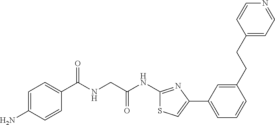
C1=C(N)C=CC(C(NCC(NC2=NC(C3=CC=CC(CCC4=CC=NC=C4)=C3)=CS2)=O)=O)=C1
